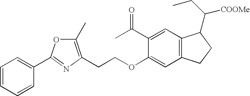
C1=CC=CC(C2=NC(CCOC3=CC4=C(C=C3C(C)=O)C(C(CC)[COOMe])CC4)=C(C)O2)=C1
